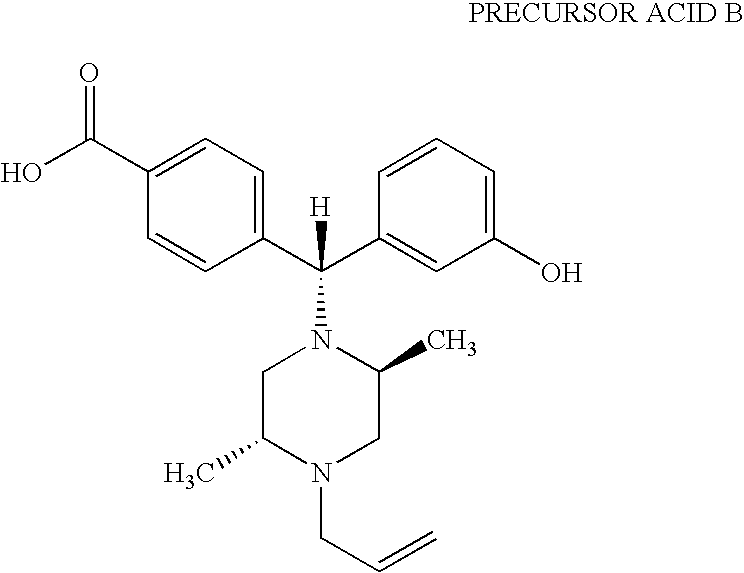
C1(C(O)=O)=CC=C(C(N2CC(C)N(CC=C)CC2C)(C2=CC(O)=CC=C2)[H])C=C1
